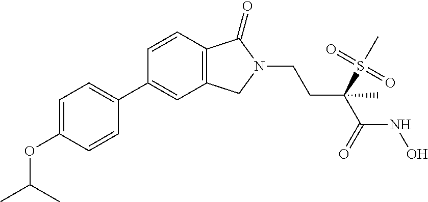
C1=C(OC(C)C)C=CC(C2=CC3=C(C=C2)C(=O)N(CCC(C)(S(C)(=O)=O)C(=O)NO)C3)=C1
